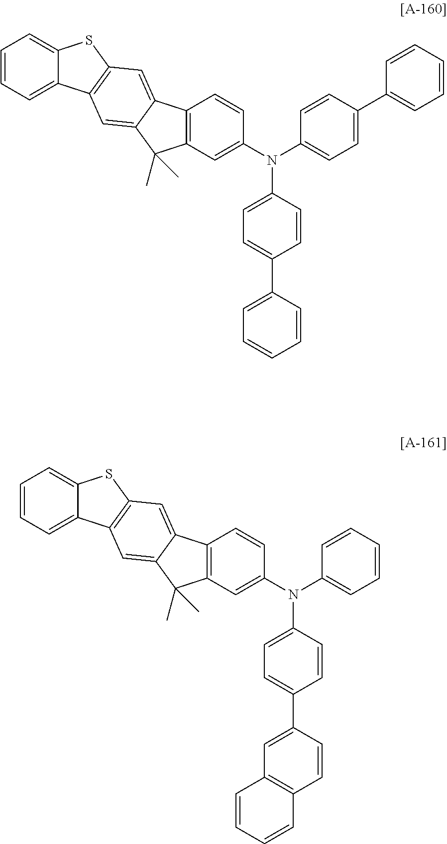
C1=CC=C2C(=C1)SC1=C2C=C2C(=C1)C1=C(C2(C)C)C=C(N(C2=CC=CC=C2)C2=CC=C(C3=CC4=C(C=C3)C=CC=C4)C=C2)C=C1.C1=CC=C2C(=C1)SC1=C2C=C2C(=C1)C1=C(C2(C)C)C=C(N(C2=CC=C(C3=CC=CC=C3)C=C2)C2=CC=C(C3=CC=CC=C3)C=C2)C=C1
